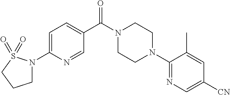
C1=C(N2CCCS2(=O)=O)N=CC(C(N2CCN(C3=NC=C([CN])C=C3C)CC2)=O)=C1
